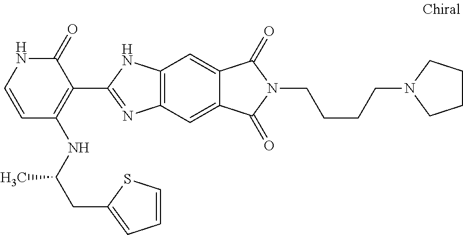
C1=CC(NC(CC2=CC=CS2)C)=C(C2=NC3=C(N2)C=C2C(=C3)C(=O)N(CCCCN3CCCC3)C2=O)C(=O)N1
